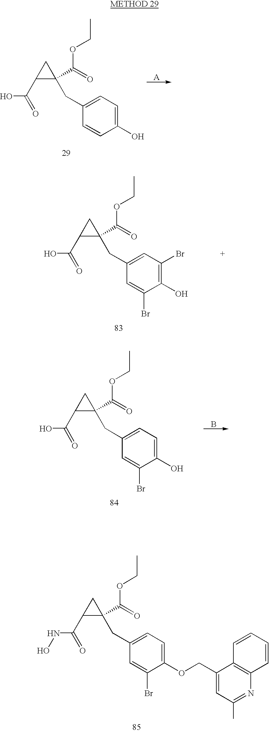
[A].C1(C(=O)OCC)(CC2=CC=C(O)C=C2)CC1C(O)=O.C1(C(=O)OCC)(CC2=CC(Br)=C(O)C(Br)=C2)CC1C(O)=O.C1(C(=O)OCC)(CC2=CC=C(O)C(Br)=C2)CC1C(O)=O.B.C1(C(=O)OCC)(CC2=CC=C(OCC3=CC(C)=NC4=C3C=CC=C4)C(Br)=C2)CC1C(NO)=O
